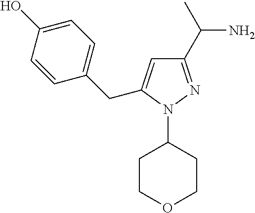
C1COCCC1N1N=C(C(C)N)C=C1CC1=CC=C(O)C=C1
